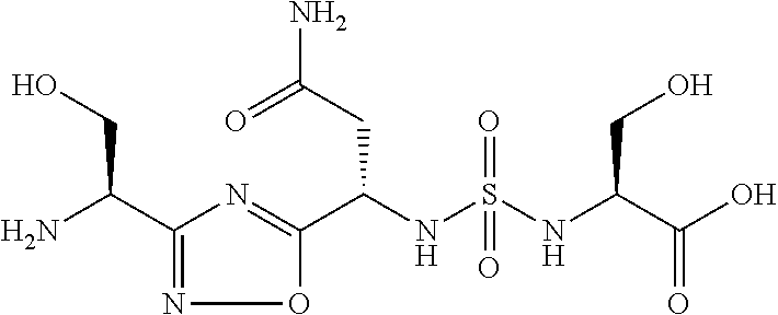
C(NS(NC(C(O)=O)CO)(=O)=O)(C1=NC(C(N)CO)=NO1)CC(N)=O
